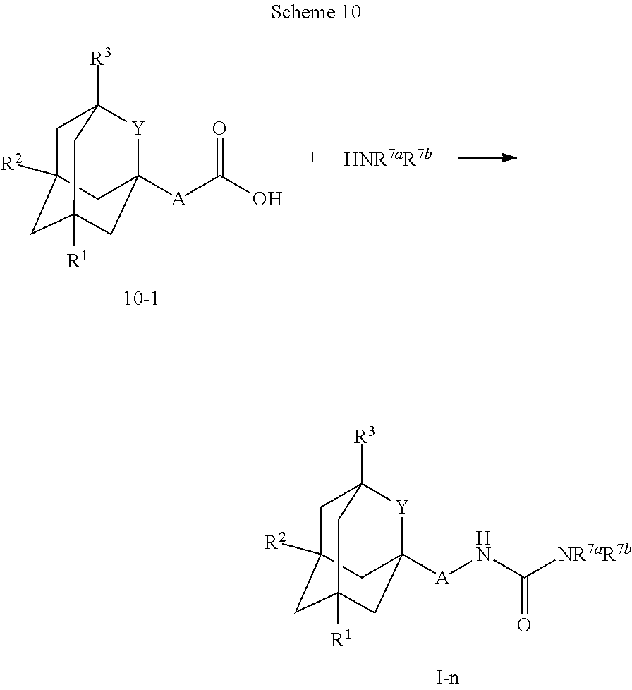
C1C2([R2])CC3([R1])CC([A]NC([NR7aR7b])=O)([Y]C1([R3])C3)C2.C1C2([R2])CC3([R1])CC([A]C(O)=O)([Y]C1([R3])C3)C2
